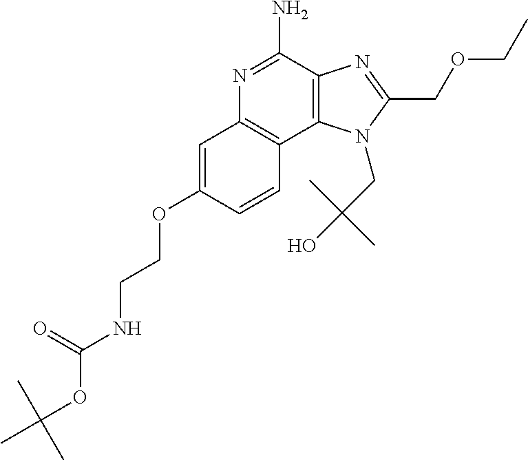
C1=CC2=C(C=C1OCCNC(OC(C)(C)C)=O)N=C(N)C1=C2N(CC(O)(C)C)C(COCC)=N1
